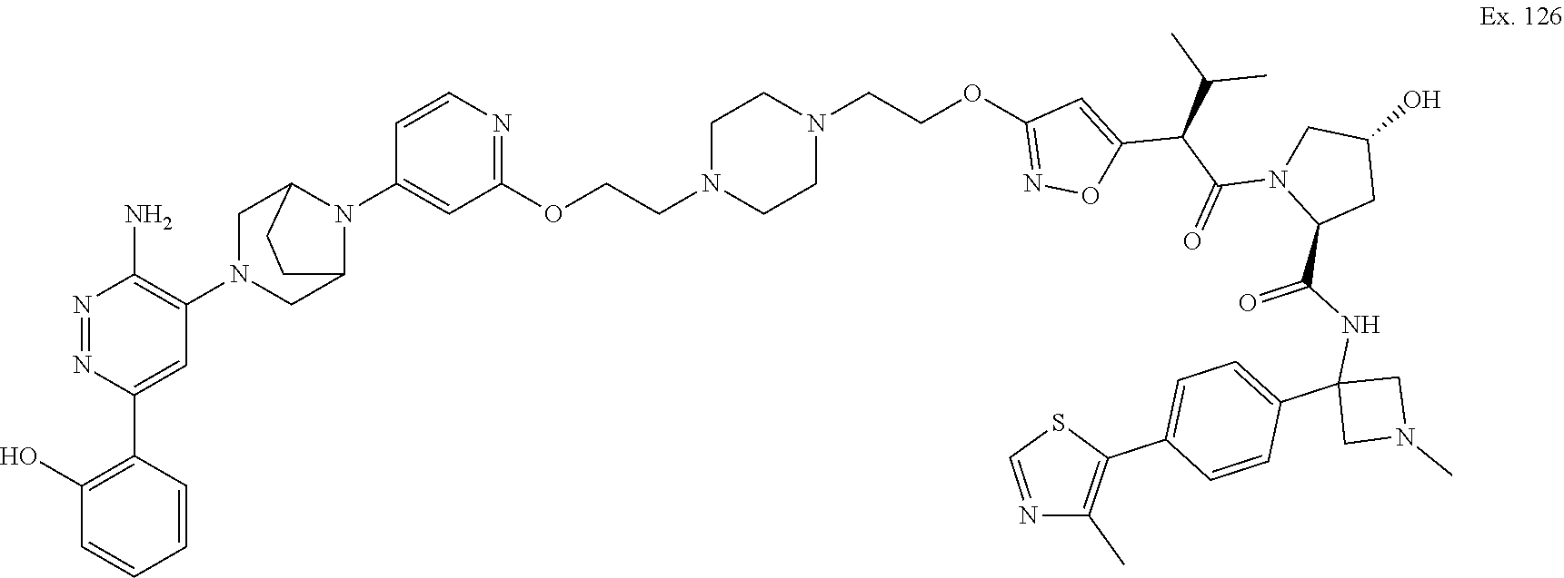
C1(N)=C(N2CC3N(C4=CC(OCCN5CCN(CCOC6=NOC(C(C(C)C)C(N7C(C(=O)NC8(C9=CC=C(C%10=C(C)N=CS%10)C=C9)CN(C)C8)CC(O)C7)=O)=C6)CC5)=NC=C4)C(C2)CC3)C=C(C2=C(O)C=CC=C2)N=N1
